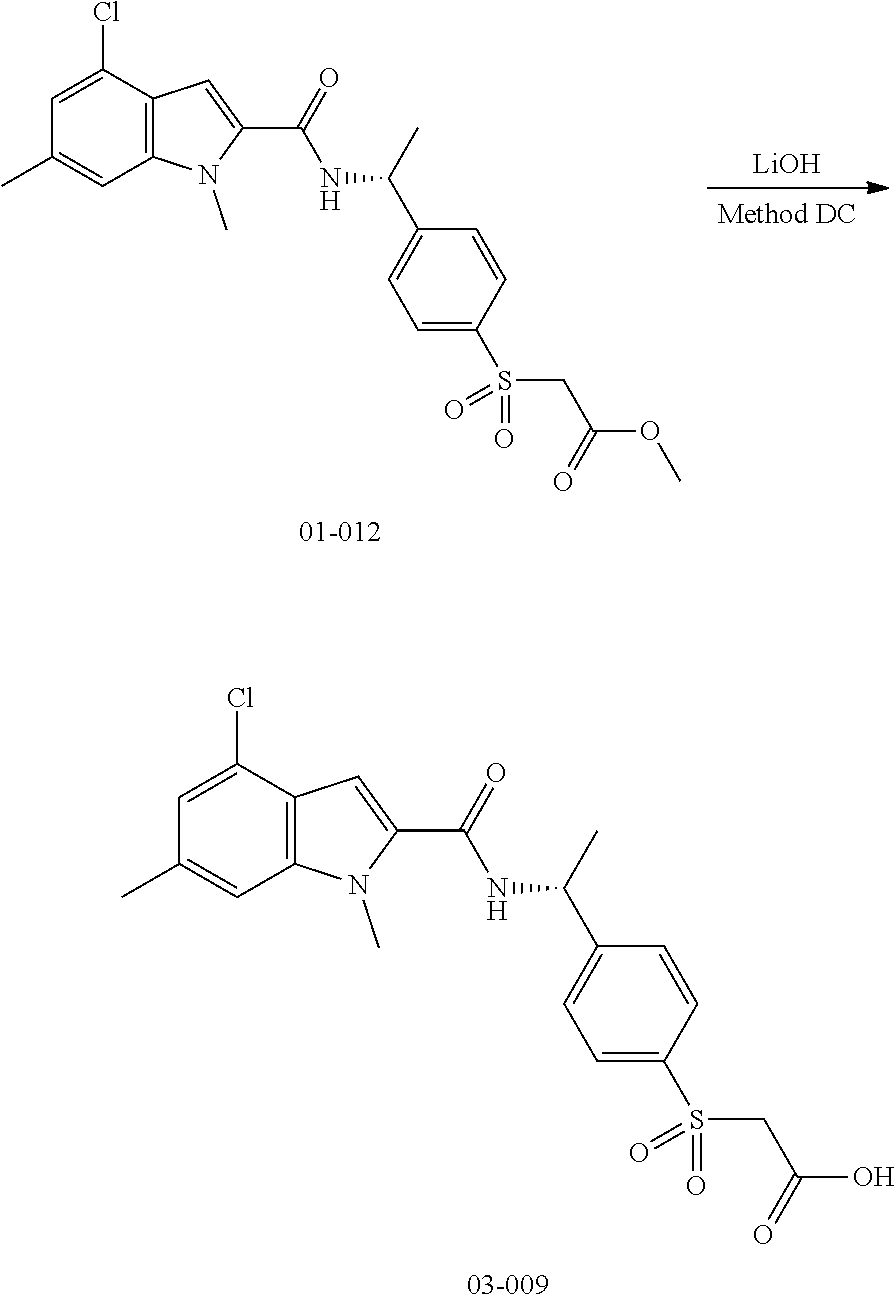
C12=C(C=C(C(=O)NC(C3=CC=C(S(=O)(CC(O)=O)=O)C=C3)C)N1C)C(Cl)=CC(C)=C2.[LiOH].C12=C(C=C(C(=O)NC(C3=CC=C(S(=O)(=O)CC(OC)=O)C=C3)C)N1C)C(Cl)=CC(C)=C2
